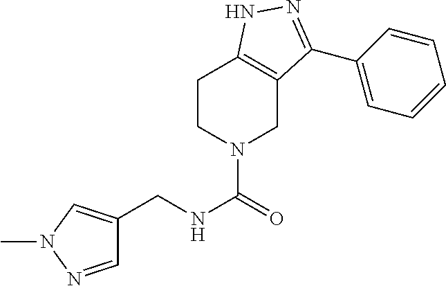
C1=NN(C)C=C1CNC(=O)N1CCC2=C(C1)C(C1=CC=CC=C1)=NN2
